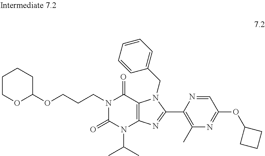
C1=NC(C2=NC3=C(C(=O)N(CCCOC4CCCCO4)C(=O)N3C(C)C)N2CC2=CC=CC=C2)=C(C)N=C1OC1CCC1
